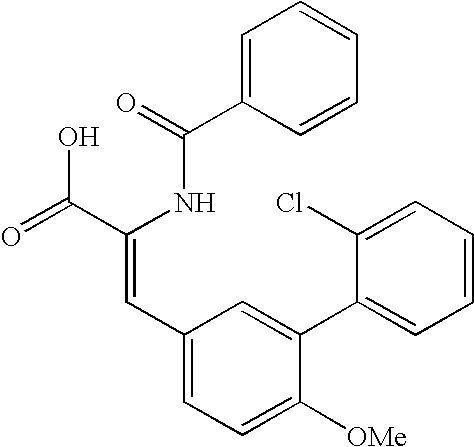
C1=C(C(=O)NC(C(=O)O)=CC2=CC=C([OMe])C(C3=CC=CC=C3Cl)=C2)C=CC=C1
